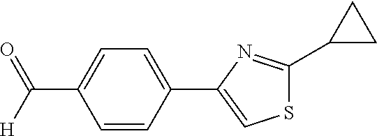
C1=CC(C2=CSC(C3CC3)=N2)=CC=C1C([H])=O
